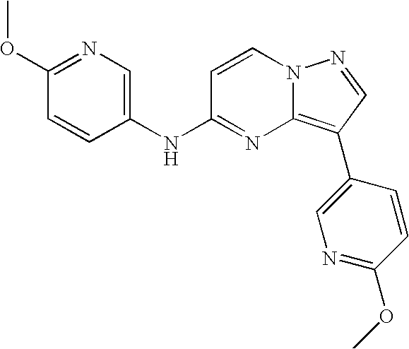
C1(OC)=NC=C(NC2=NC3=C(C4=CN=C(OC)C=C4)C=NN3C=C2)C=C1
